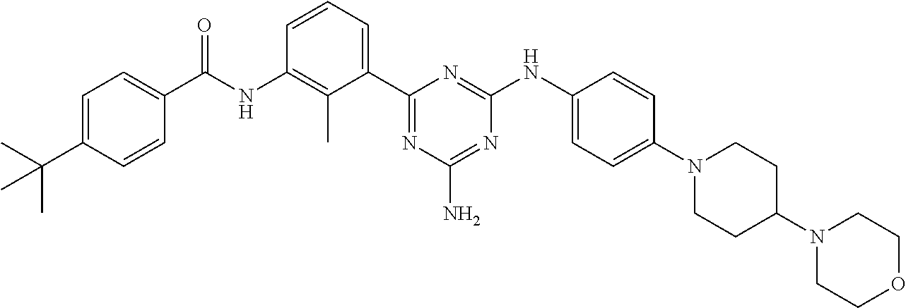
N(C1=C(C)C(C2=NC(N)=NC(NC3=CC=C(N4CCC(N5CCOCC5)CC4)C=C3)=N2)=CC=C1)C(=O)C1=CC=C(C(C)(C)C)C=C1
